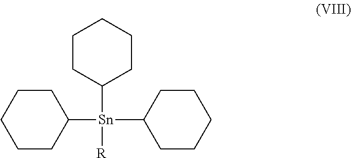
C1([Sn](C2CCCCC2)(C2CCCCC2)[R])CCCCC1
